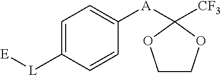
C1=C([L][E])C=CC([A]C2([CF3])OCCO2)=C1
